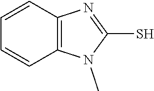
C12=C(N(C)C(S)=N1)C=CC=C2
